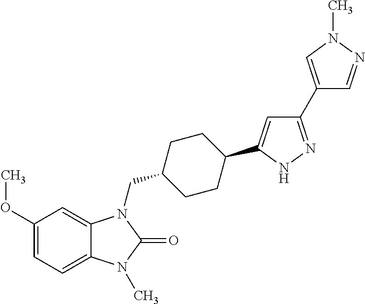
C1(OC)=CC=C2C(=C1)N(CC1CCC(C3=CC(C4=CN(C)N=C4)=NN3)CC1)C(=O)N2C
